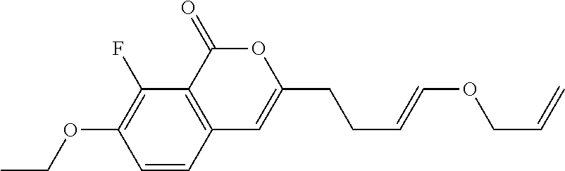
C1=CC2=C(C(F)=C1OCC)C(=O)OC(CCC=COCC=C)=C2
